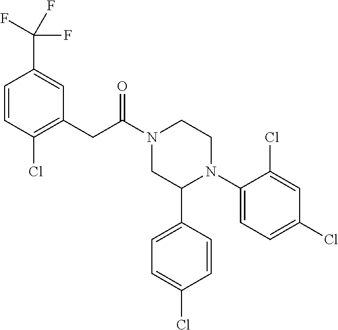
C(N1CC(C2=CC=C(Cl)C=C2)N(C2=CC=C(Cl)C=C2Cl)CC1)(CC1=C(Cl)C=CC(C(F)(F)F)=C1)=O
